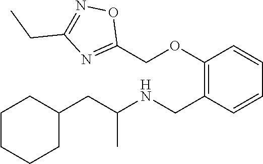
C1(CC(NCC2=C(OCC3=NC(CC)=NO3)C=CC=C2)C)CCCCC1
